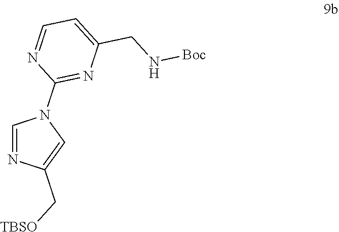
C1(C[TBSO])=CN(C2=NC(CN[Boc])=CC=N2)C=N1
